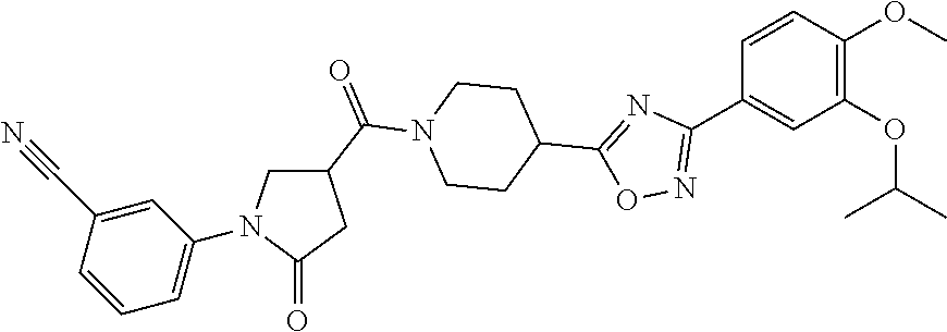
C1=CC(C2=NOC(C3CCN(C(C4CN(C5=CC=CC(C#N)=C5)C(=O)C4)=O)CC3)=N2)=CC(OC(C)C)=C1OC
